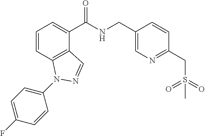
C1=CC2=C(C(C(NCC3=CN=C(CS(=O)(=O)C)C=C3)=O)=C1)C=NN2C1=CC=C(F)C=C1
